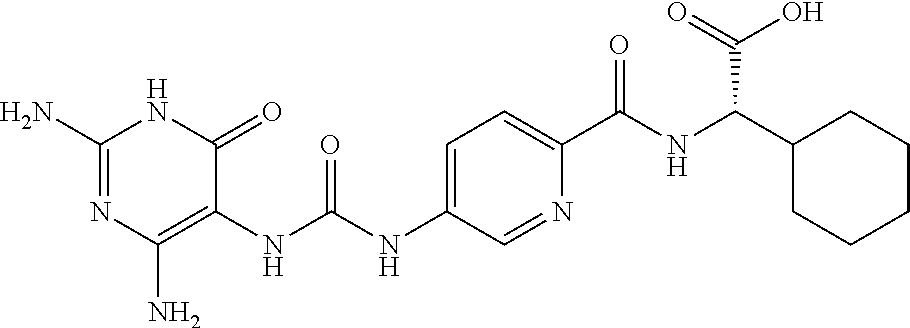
C1(N)=C(NC(NC2=CC=C(C(=O)NC(C(=O)O)C3CCCCC3)N=C2)=O)C(=O)NC(N)=N1
